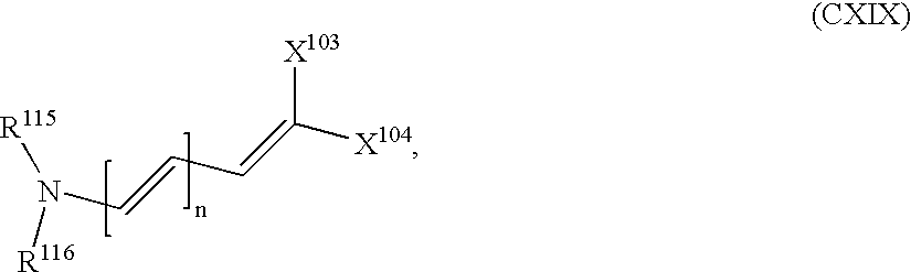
[R116]N(C=CC=C([X104])[X103])[R115]
